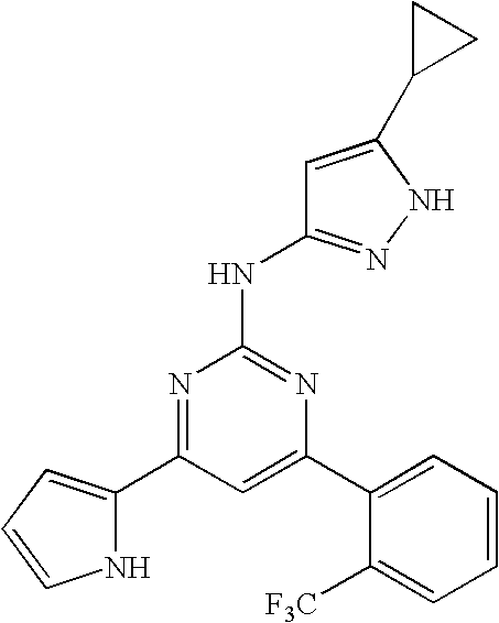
C1=C(C2=CC=CC=C2[F3C])N=C(NC2=NNC(C3CC3)=C2)N=C1C1=CC=CN1
